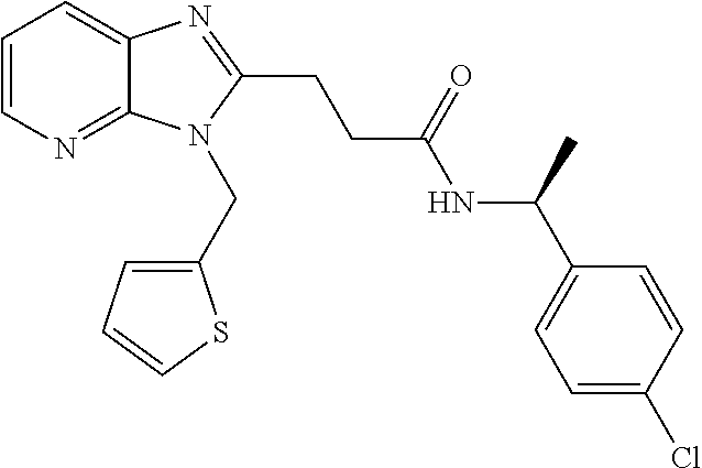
C1=CN=C2C(=C1)N=C(CCC(NC(C1=CC=C(Cl)C=C1)C)=O)N2CC1=CC=CS1
